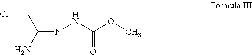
C(=NNC(OC)=O)(N)CCl
